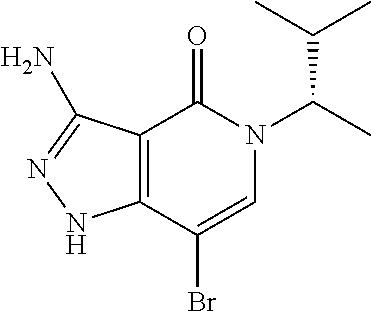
C12=C(C(Br)=CN(C(C)C(C)C)C1=O)NN=C2N
